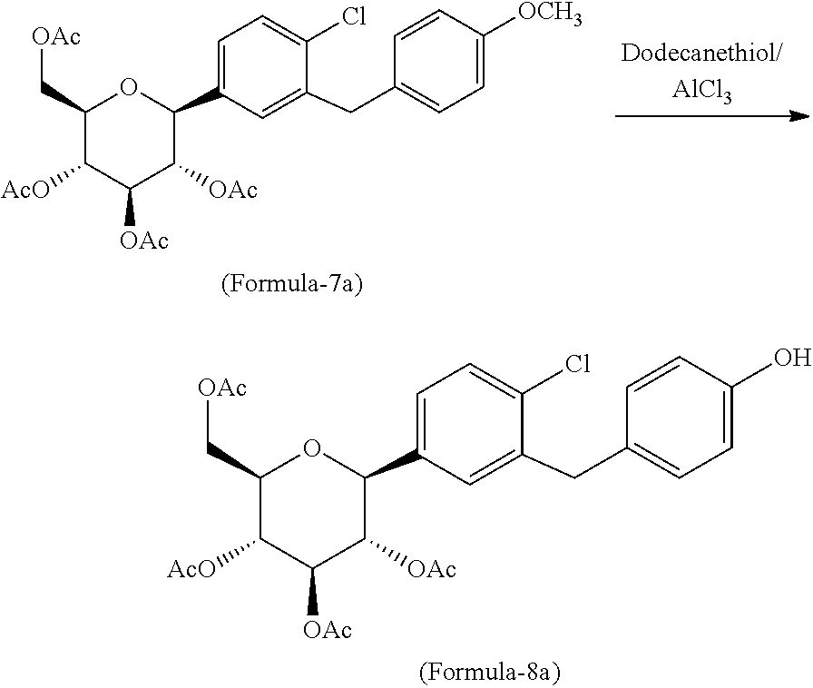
C1([AcO])C([OAc])C([OAc])C(C2=CC=C(Cl)C(CC3=CC=C(O)C=C3)=C2)OC1C[OAc].C1([AcO])C([OAc])C([OAc])C(C2=CC=C(Cl)C(CC3=CC=C([OCH3])C=C3)=C2)OC1C[OAc]
